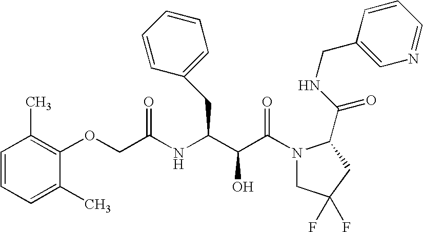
C1=CC(C)=C(OCC(NC(C(C(N2CC(F)(F)CC2C(NCC2=CN=CC=C2)=O)=O)O)CC2=CC=CC=C2)=O)C(C)=C1
